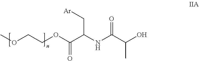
COCCOC(C(NC(C(O)C)=O)C[Ar])=O
